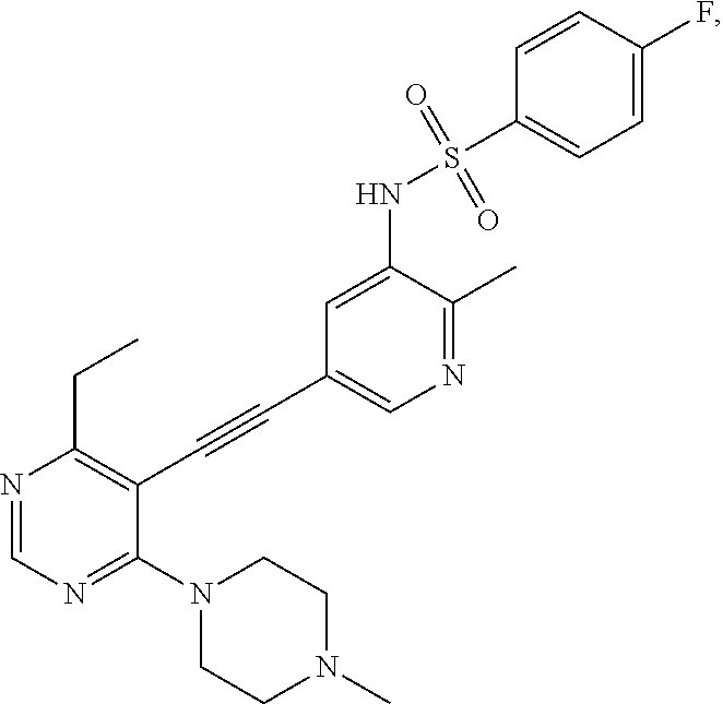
N1=CN=C(N2CCN(C)CC2)C(C#CC2=CN=C(C)C(NS(C3=CC=C(F)C=C3)(=O)=O)=C2)=C1CC
